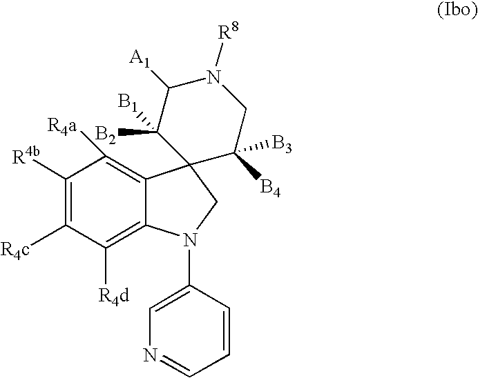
C1([R4b])=C([R4c])C([R4d])=C2C(=C1[R4a])C1(CN2C2=CN=CC=C2)C([B4])([B3])CN([R8])C([A1])C1([B1])[B2]
